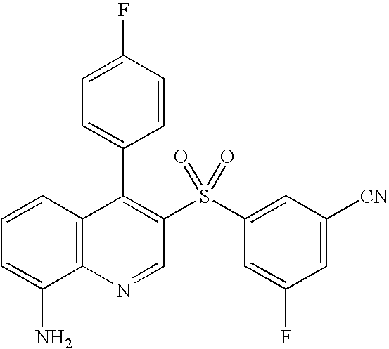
C12=C(C=CC=C1N)C(C1=CC=C(F)C=C1)=C(S(C1=CC([CN])=CC(F)=C1)(=O)=O)C=N2
